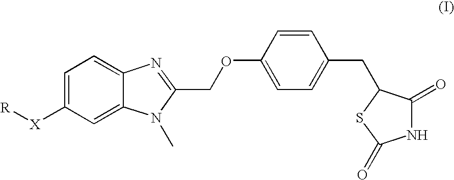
C1=C([X][R])C=C2C(=C1)N=C(COC1=CC=C(CC3C(=O)NC(=O)S3)C=C1)N2C
